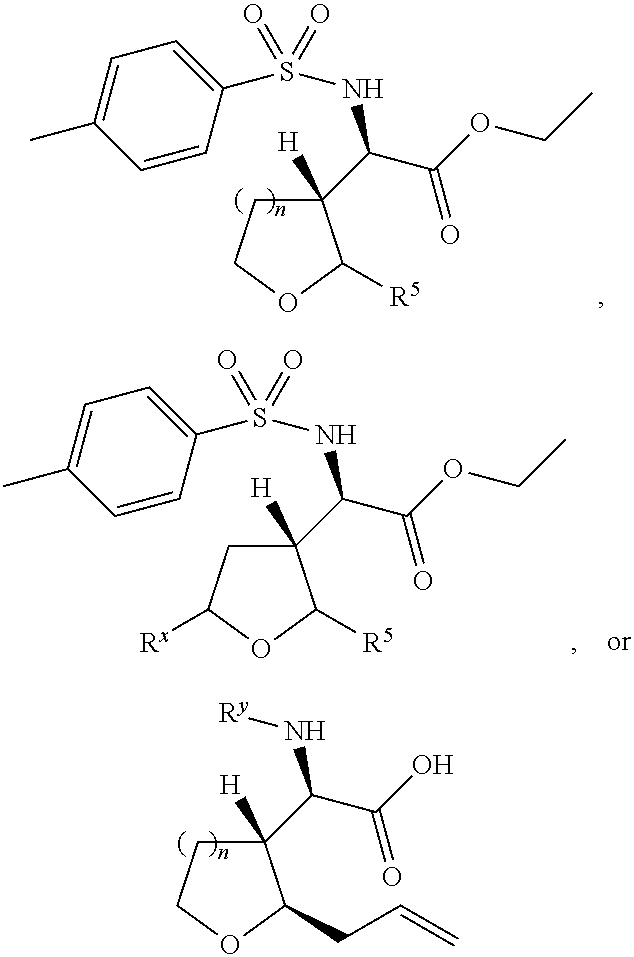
C1(S(NC(C(=O)OCC)C2([H])CCOC2[R5])(=O)=O)=CC=C(C)C=C1.N(C(C(=O)O)C1([H])CCOC1CC=C)[Ry].C1(S(NC(C(=O)OCC)C2([H])CC([Rx])OC2[R5])(=O)=O)=CC=C(C)C=C1
